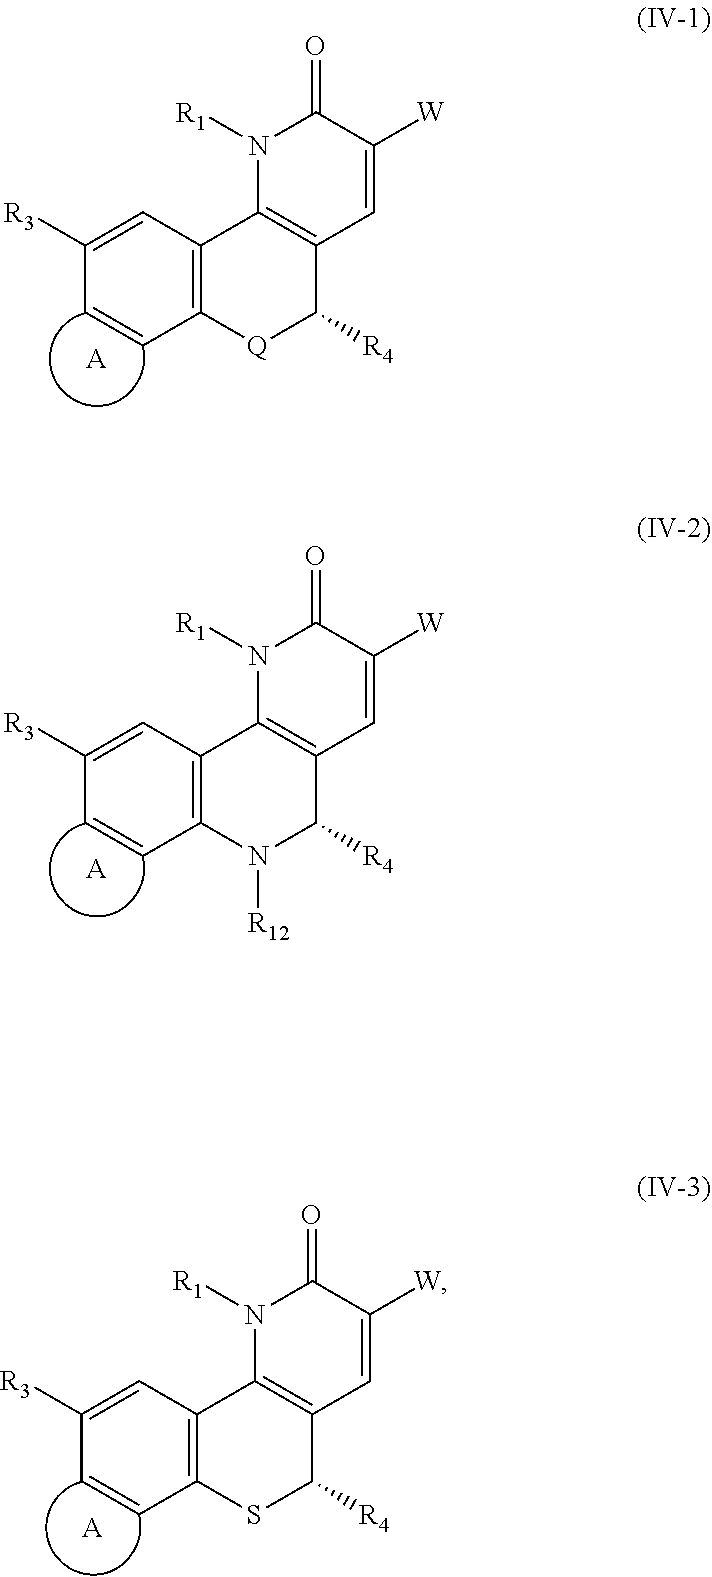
C12=C(C=C([R3])C=C1)C1=C(C([R4])[Q]2)C=C([W])C(=O)N1[R1].[A].C12=C(C=C([R3])C=C1)C1=C(C([R4])N2[R12])C=C([W])C(=O)N1[R1].[A].C12=C(C=C([R3])C=C1)C1=C(C([R4])S2)C=C([W])C(=O)N1[R1].[A]
